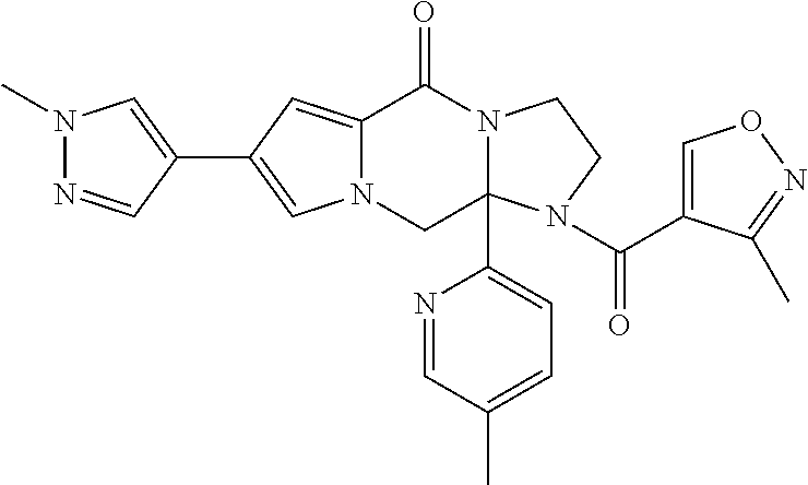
C12=CC(C3=CN(C)N=C3)=CN1CC1(C3=CC=C(C)C=N3)N(C2=O)CCN1C(C1=CON=C1C)=O
